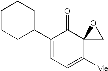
C1(C2CCCCC2)=CC=C([Me])C2(C1=O)CO2
